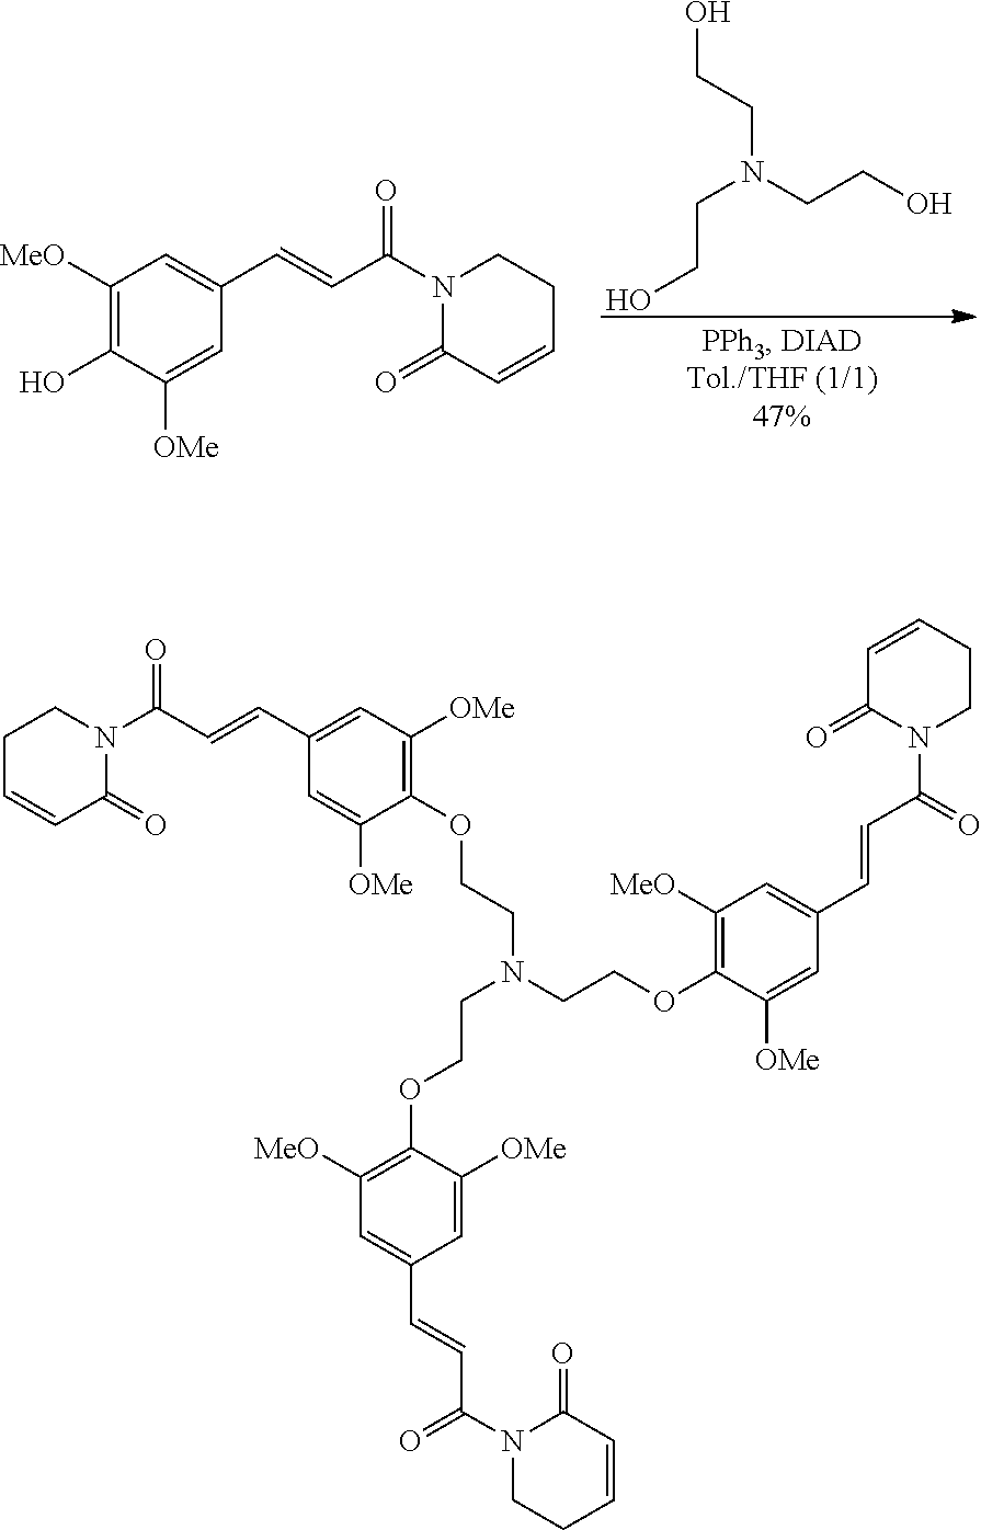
C1([MeO])=C(O)C([OMe])=CC(C=CC(N2C(=O)C=CCC2)=O)=C1.C(CO)N(CCO)CCO.C1=CCCN(C(C=CC2=CC([MeO])=C(OCCN(CCOC3=C([MeO])C=C(C=CC(N4CCC=CC4=O)=O)C=C3[OMe])CCOC3=C([OMe])C=C(C=CC(N4CCC=CC4=O)=O)C=C3[OMe])C([OMe])=C2)=O)C1=O
